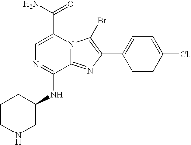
C1=C(C(N)=O)N2C(=NC(C3=CC=C(Cl)C=C3)=C2Br)C(NC2CCCNC2)=N1
